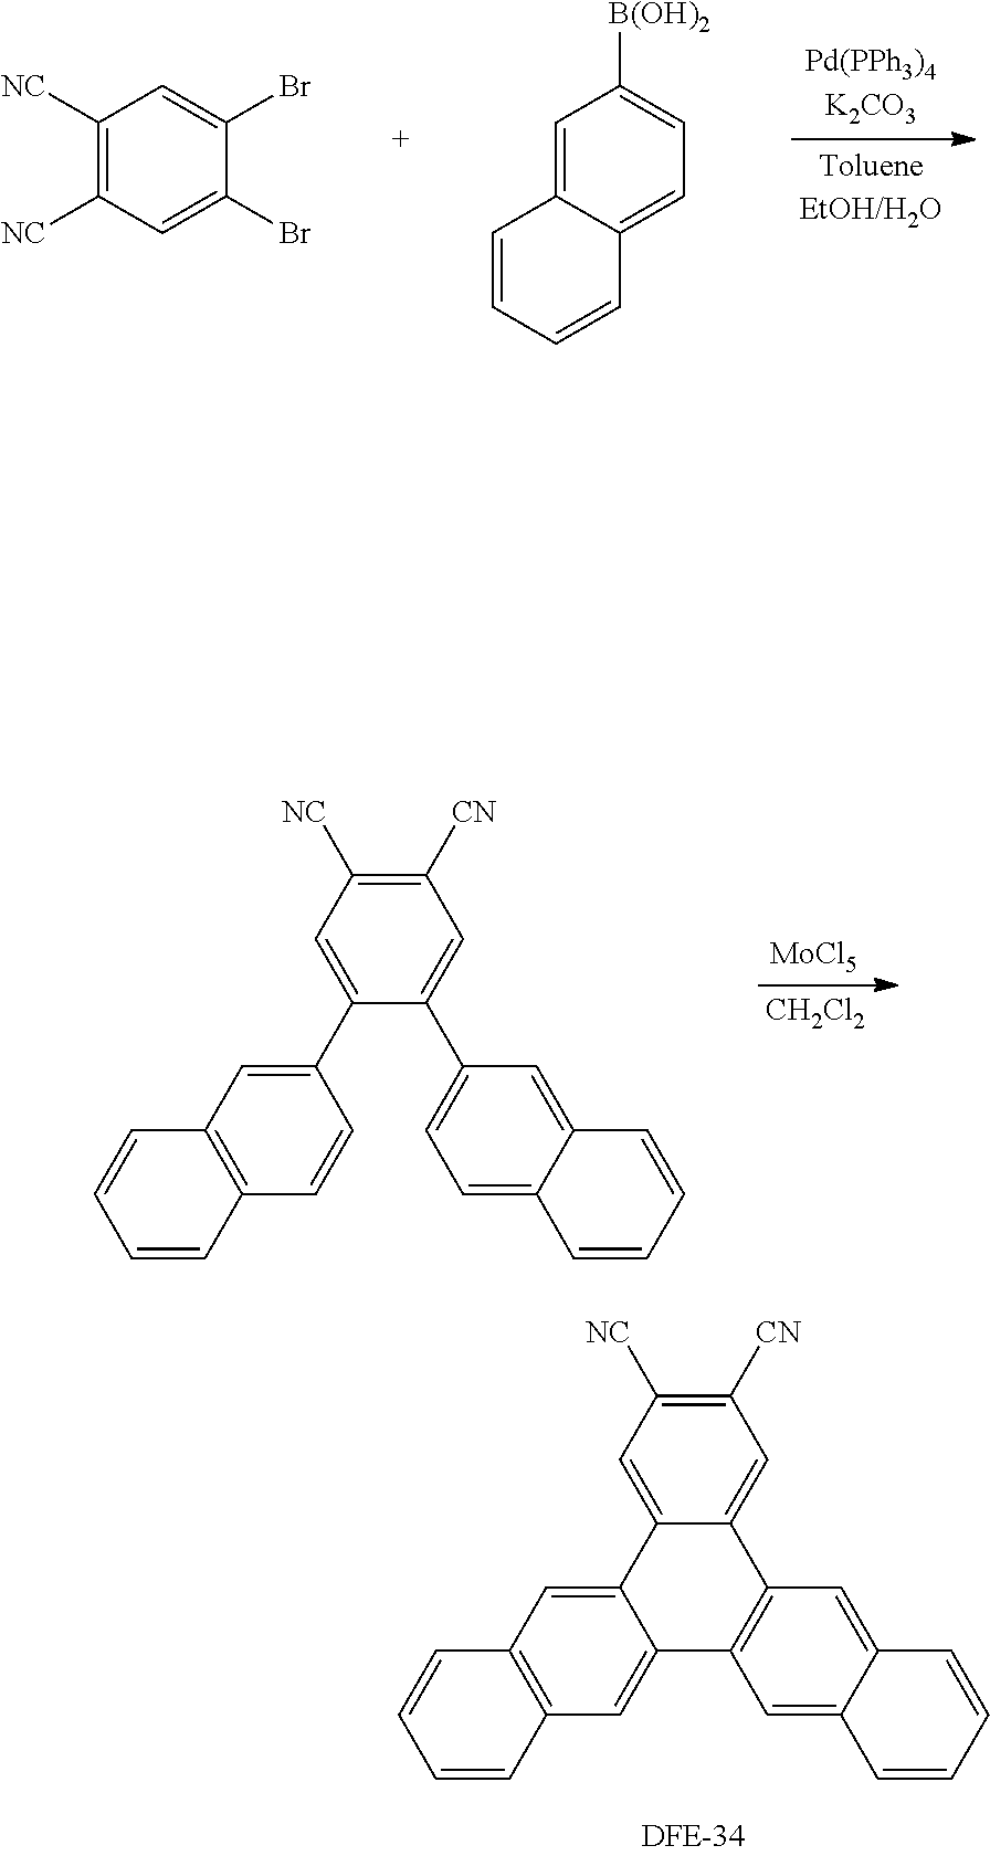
C1(C2=CC([NC])=C([CN])C=C2C2=CC=C3C(=C2)C=CC=C3)=CC2=C(C=C1)C=CC=C2.[MoCl5].[CH2Cl2].C1([NC])=C([NC])C=C(Br)C(Br)=C1.C1=C2C(=CC=C1[B(OH)2])C=CC=C2.C12=CC3=C(C=C1C1=C(C4=CC([CN])=C([NC])C=C24)C=C2C(=C1)C=CC=C2)C=CC=C3
